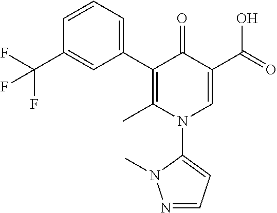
C1(C2=CC=CC(C(F)(F)F)=C2)=C(C)N(C2=CC=NN2C)C=C(C(=O)O)C1=O
